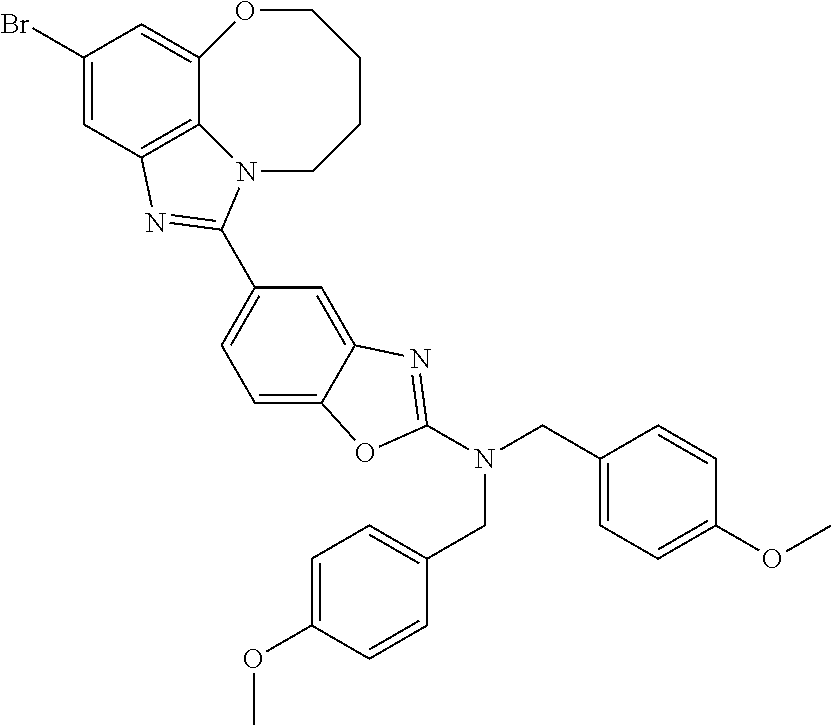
C1=C2C(=CC(C3=NC4=C5C(=CC(Br)=C4)OCCCCN53)=C1)N=C(N(CC1=CC=C(OC)C=C1)CC1=CC=C(OC)C=C1)O2
